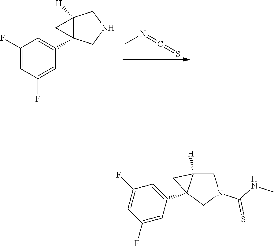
CN=C=S.C1(F)=CC(F)=CC(C23C([H])(C2)CNC3)=C1.C1(F)=CC(C23C([H])(CN(C(NC)=S)C2)C3)=CC(F)=C1
